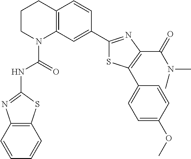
C1CN(C(=O)NC2=NC3=C(S2)C=CC=C3)C2=C(C1)C=CC(C1=NC(C(=O)N(C)C)=C(C3=CC=C(OC)C=C3)S1)=C2
